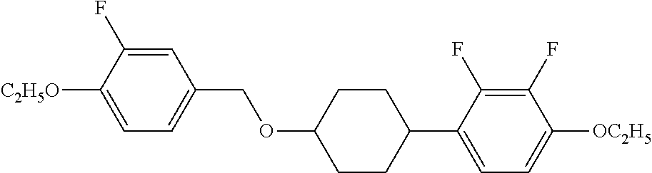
C1=C(F)C([C2H5O])=CC=C1COC1CCC(C2=CC=C([OC2H5])C(F)=C2F)CC1
